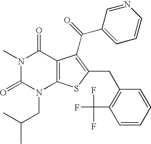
N1(C)C(=O)N(CC(C)C)C2=C(C1=O)C(C(C1=CC=CN=C1)=O)=C(CC1=C(C(F)(F)F)C=CC=C1)S2
